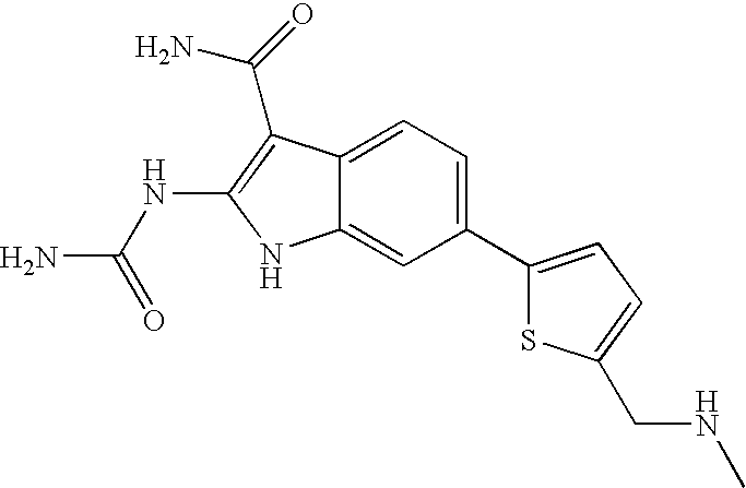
C1(C2=CC=C(CNC)S2)=CC=C2C(=C1)NC(NC(N)=O)=C2C(=O)N
